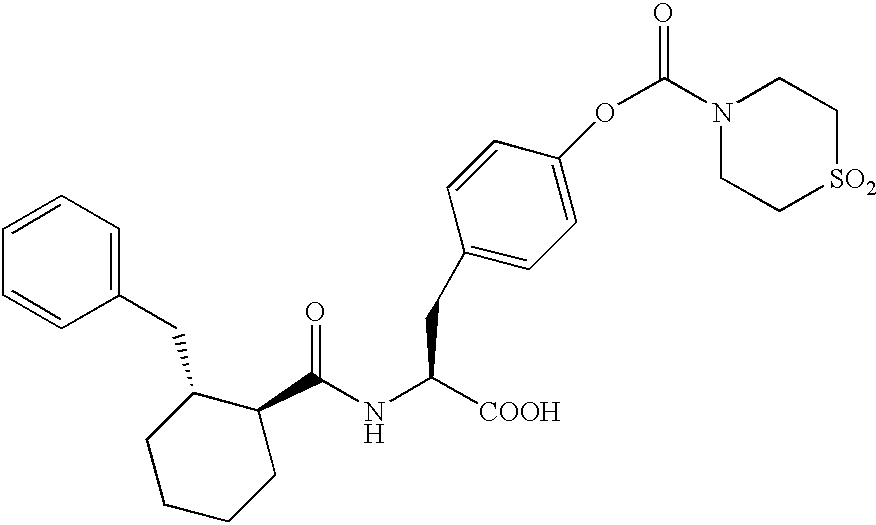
C(NC([COOH])CC1=CC=C(OC(=O)N2CC[SO2]CC2)C=C1)(=O)C1C(CC2=CC=CC=C2)CCCC1
